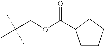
C(COC(C1CCCC1)=O)(C)(C)C
